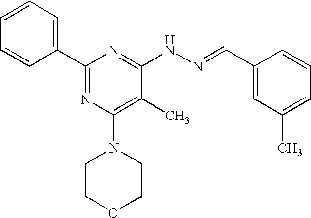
C1(C2=NC(N3CCOCC3)=C(C)C(NN=CC3=CC(C)=CC=C3)=N2)=CC=CC=C1
